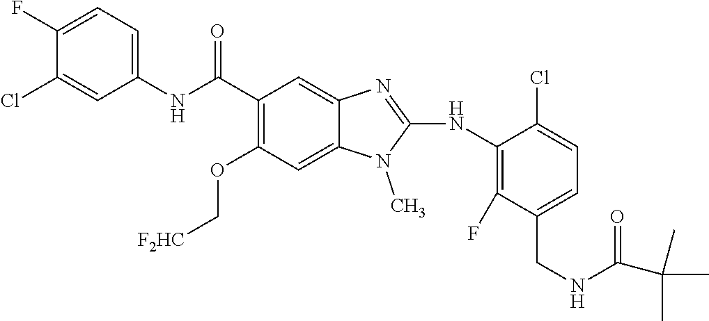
C1(F)=CC=C(NC(C2=C(OC[F2HC])C=C3C(=C2)N=C(NC2=C(F)C(CNC(C(C)(C)C)=O)=CC=C2Cl)N3C)=O)C=C1Cl
